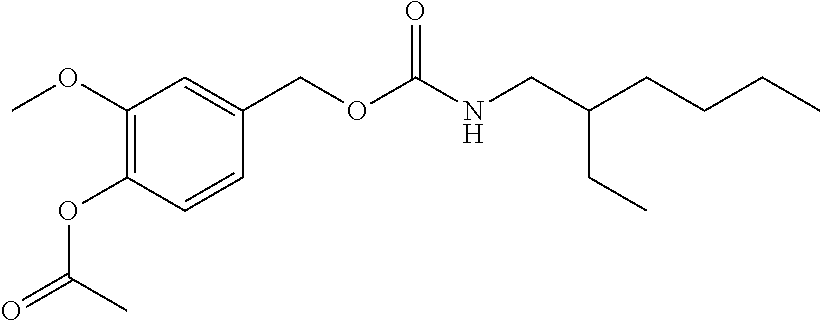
COC1=C(OC(=O)C)C=CC(COC(NCC(CCCC)CC)=O)=C1
